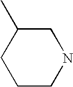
C1CNCC(C)C1
